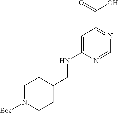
C1=C(NCC2CCN([Boc])CC2)N=CN=C1C(=O)O
